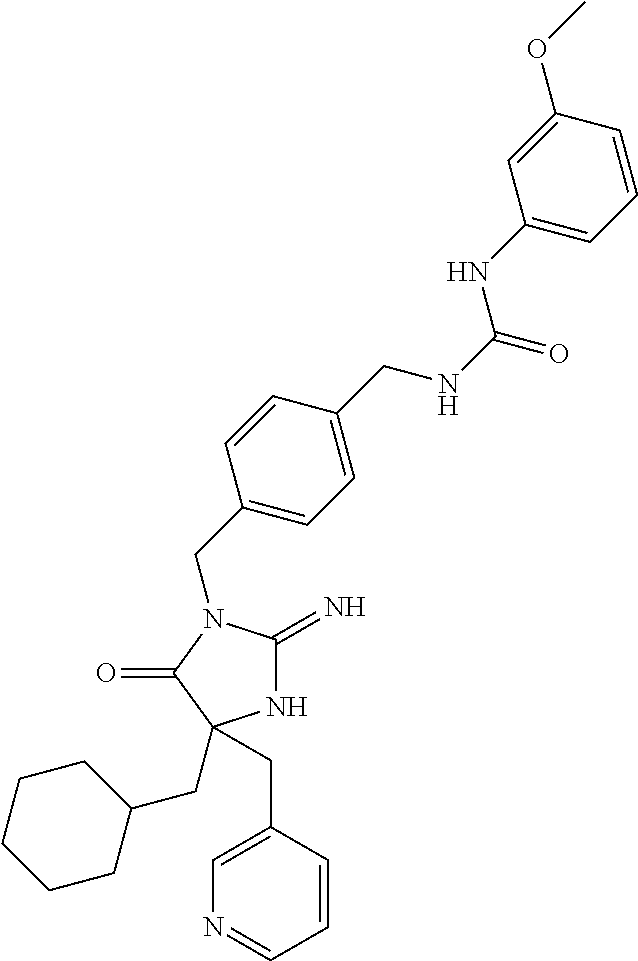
N1C(=N)N(CC2=CC=C(CNC(NC3=CC=CC(OC)=C3)=O)C=C2)C(=O)C1(CC1CCCCC1)CC1=CN=CC=C1
